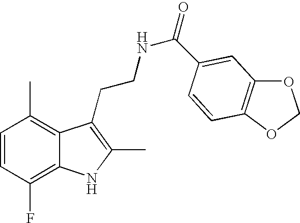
C1=CC(F)=C2C(=C1C)C(CCNC(=O)C1=CC3=C(OCO3)C=C1)=C(C)N2
